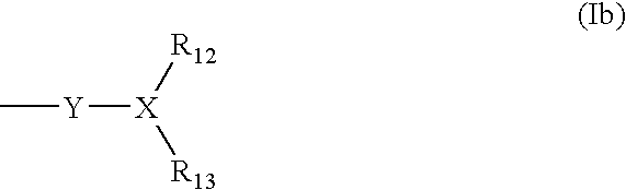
C[Y][X]([R12])[R13]
